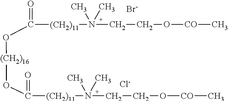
[Br-].[Cl-].O=C([(CH2)11]N(CCO[CO]C)(C)C)O[(CH2)16]OC(=O)[(CH2)11]N(CCO[CO]C)(C)C
